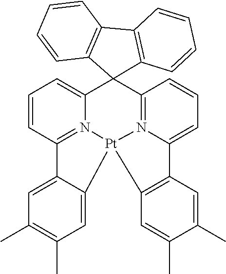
C1=CC2=N3C(=C1)C1(C4=N5[Pt]3(C3=CC(C)=C(C)C=C23)C2=C(C5=CC=C4)C=C(C)C(C)=C2)C2=C(C3=C1C=CC=C3)C=CC=C2
